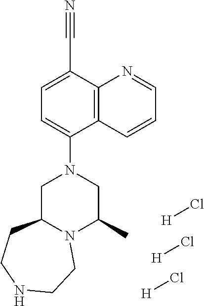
C12=C(C(C#N)=CC=C1N1CC3N(C(C)C1)CCNCC3)N=CC=C2.[H]Cl.[H]Cl.[H]Cl
